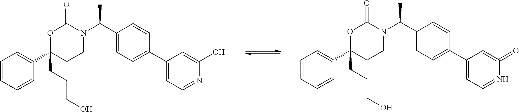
C1=CC=CC(C2(CCCO)CCN(C(C3=CC=C(C4=CC=NC(O)=C4)C=C3)C)C(=O)O2)=C1.C1=CC=CC(C2(CCCO)CCN(C(C3=CC=C(C4=CC=NC(=O)=C4)C=C3)C)C(=O)O2)=C1
